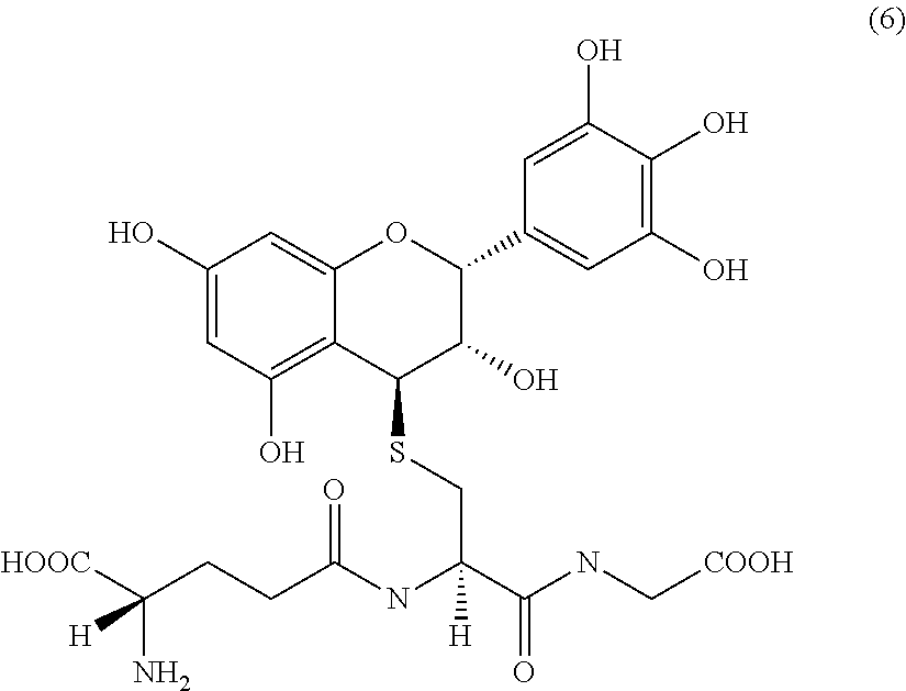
C1(O)=CC(O)=C2C(=C1)OC(C1=CC(O)=C(O)C(O)=C1)C(O)C2SCC(NC(CCC([HOOC])(N)[H])=O)(C(NC[COOH])=O)[H]
